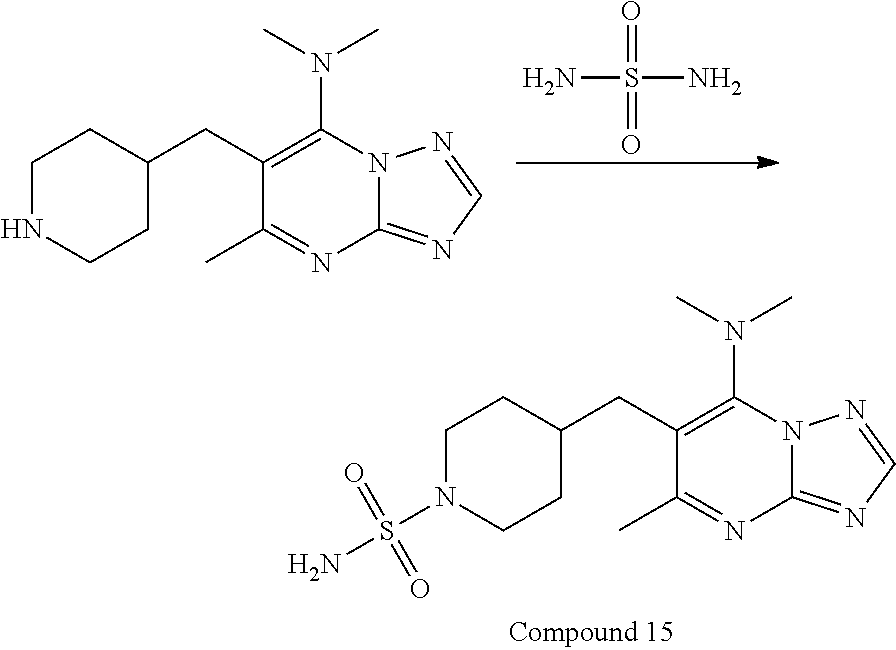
N1(S(N)(=O)=O)CCC(CC2=C(N(C)C)N3C(=NC=N3)N=C2C)CC1.NS(N)(=O)=O.N1CCC(CC2=C(N(C)C)N3C(=NC=N3)N=C2C)CC1
